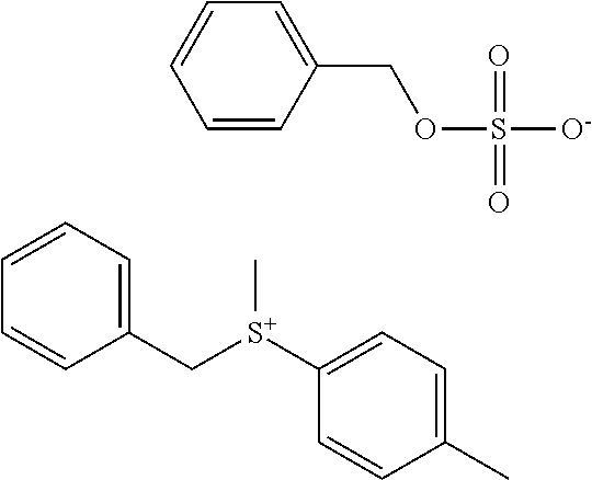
C1=CC=C(C[S+](C2=CC=C(C)C=C2)C)C=C1.C1=CC(COS([O-])(=O)=O)=CC=C1
